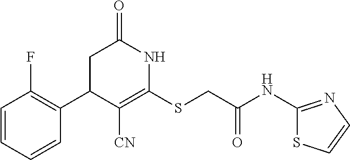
C1(C2C([CN])=C(SCC(NC3=NC=CS3)=O)NC(=O)C2)=C(F)C=CC=C1
